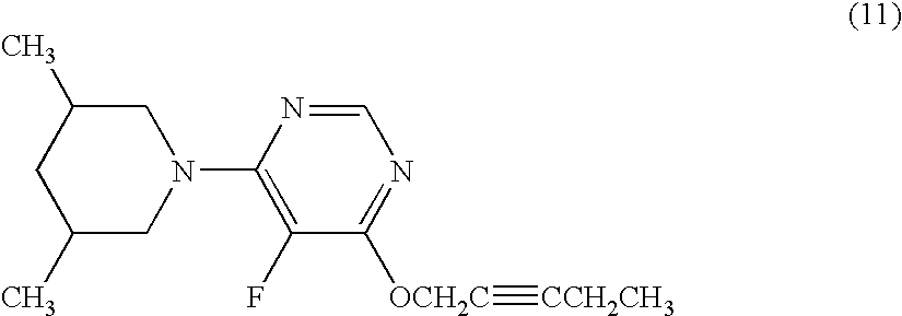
C1(C)CN(C2=C(F)C([OCH2C]#[CCH2CH3])=NC=N2)CC(C)C1
